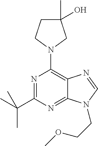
N1=C(C(C)(C)C)N=C2C(=C1N1CC(C)(O)CC1)N=CN2CCOC
